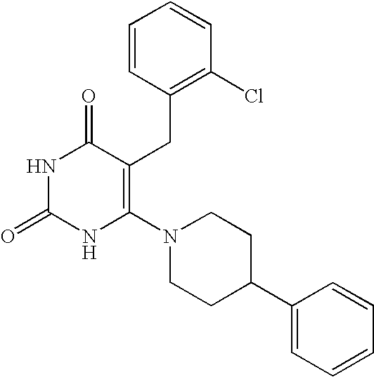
N1C(=O)NC(N2CCC(C3=CC=CC=C3)CC2)=C(CC2=C(Cl)C=CC=C2)C1=O
